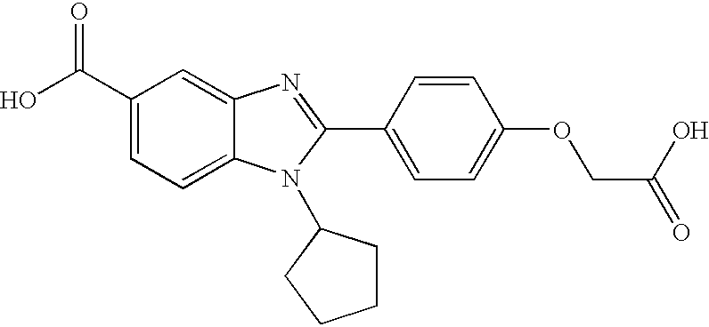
C1(C(O)=O)=CC=C2C(=C1)N=C(C1=CC=C(OCC(O)=O)C=C1)N2C1CCCC1
